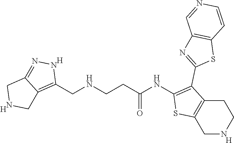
[H].C1(NC(CCNCC2=C3C(=NN2)CNC3)=O)=C(C2=NC3=C(S2)C=CN=C3)C2=C(S1)CNCC2.[H].[H]
